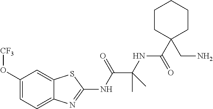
C1(O[CF3])=CC=C2C(=C1)SC(NC(C(NC(C1(CN)CCCCC1)=O)(C)C)=O)=N2
